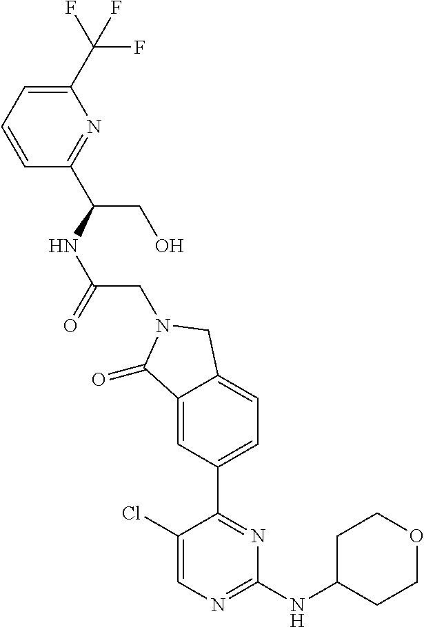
C1(Cl)=CN=C(NC2CCOCC2)N=C1C1=CC=C2C(=C1)C(=O)N(CC(NC(CO)C1=NC(C(F)(F)F)=CC=C1)=O)C2
